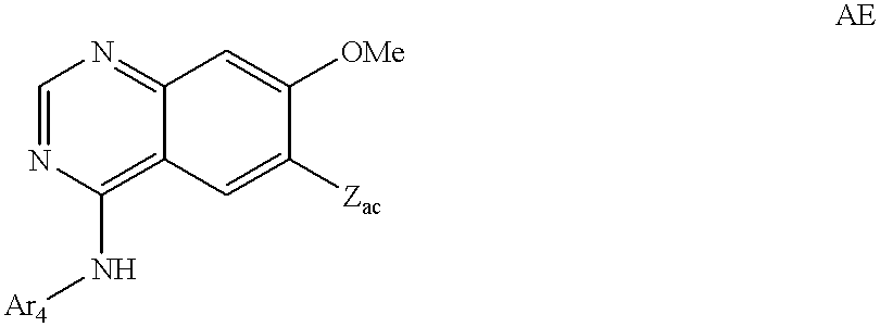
C1=NC(N[Ar4])=C2C(=N1)C=C([OMe])C([Zac])=C2
